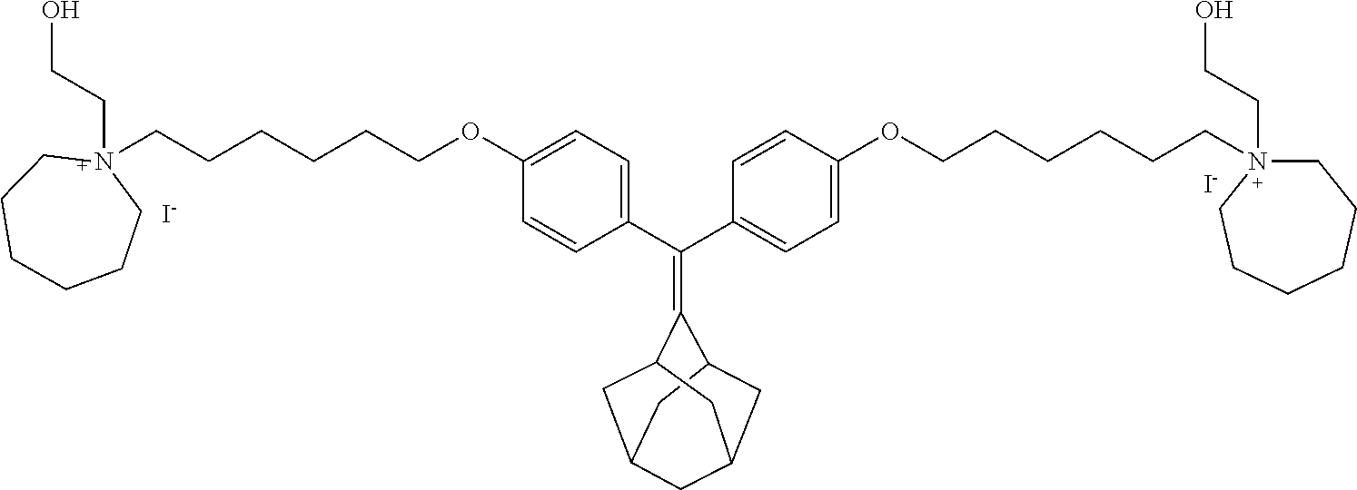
[I-].C1=CC(C(C2=CC=C(OCCCCCCN3(CCO)CCCCCC3)C=C2)=C2C3CC4CC(CC2C4)C3)=CC=C1OCCCCCCN1(CCO)CCCCCC1.[I-]
